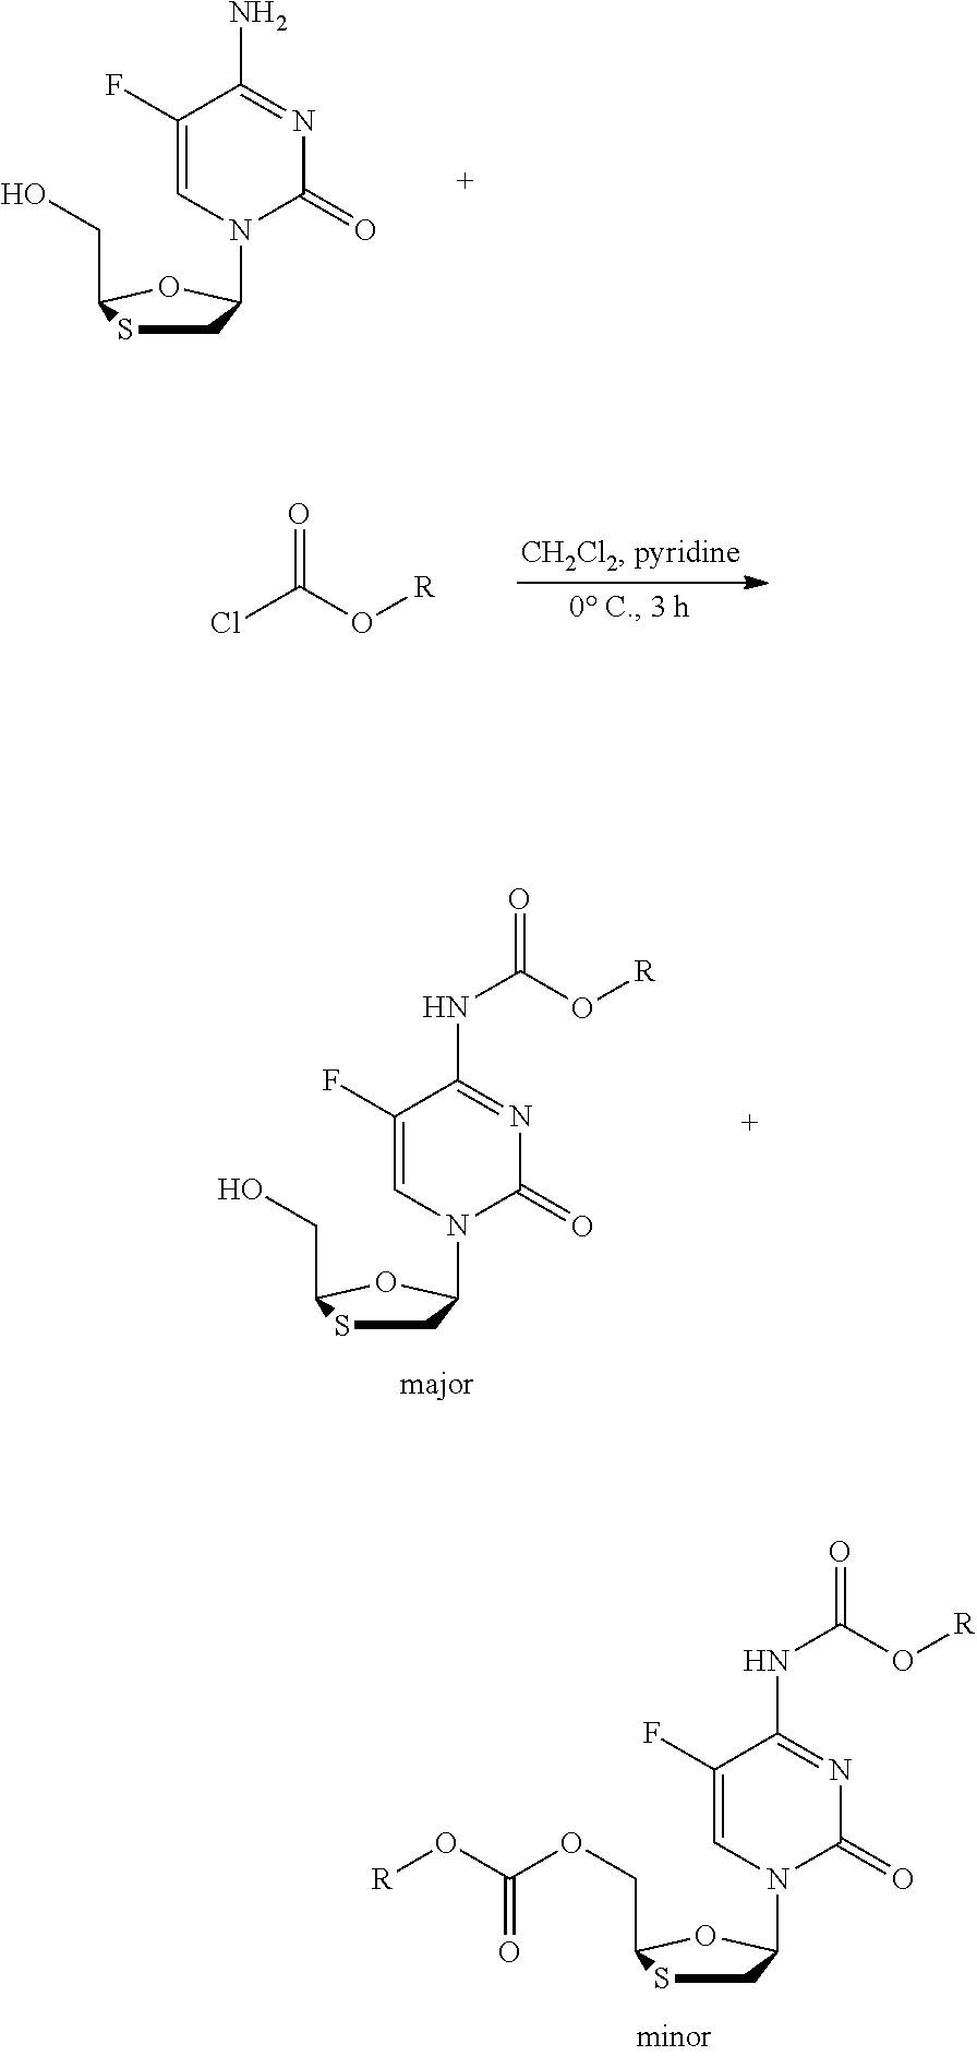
C1(F)=CN(C2CSC(CO)O2)C(=O)N=C1N.ClC(O[R])=O.C1(F)=CN(C2CSC(CO)O2)C(=O)N=C1NC(=O)O[R].C1(F)=CN(C2CSC(COC(=O)O[R])O2)C(=O)N=C1NC(=O)O[R]
